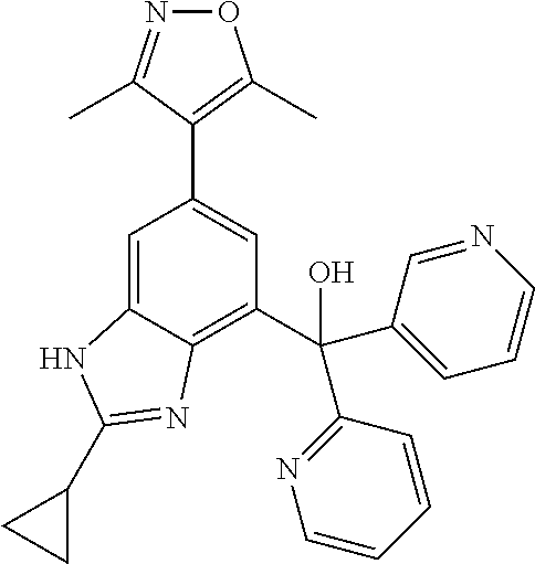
C1=C2C(=C(C(C3=NC=CC=C3)(C3=CC=CN=C3)O)C=C1C1=C(C)ON=C1C)N=C(C1CC1)N2
